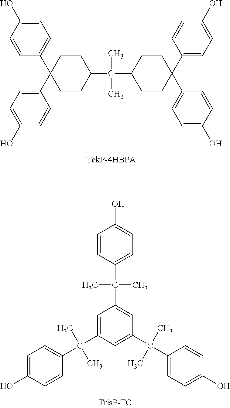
C1=C(O)C=CC(C2(C3=CC=C(O)C=C3)CCC(C(C3CCC(C4=CC=C(O)C=C4)(C4=CC=C(O)C=C4)CC3)(C)C)CC2)=C1.C1=CC(C(C2=CC(C(C3=CC=C(O)C=C3)(C)C)=CC(C(C3=CC=C(O)C=C3)(C)C)=C2)(C)C)=CC=C1O
